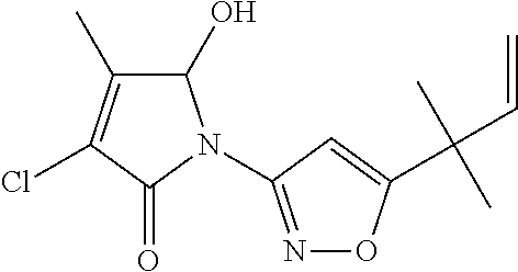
C1(O)C(C)=C(Cl)C(=O)N1C1=NOC(C(C=C)(C)C)=C1
